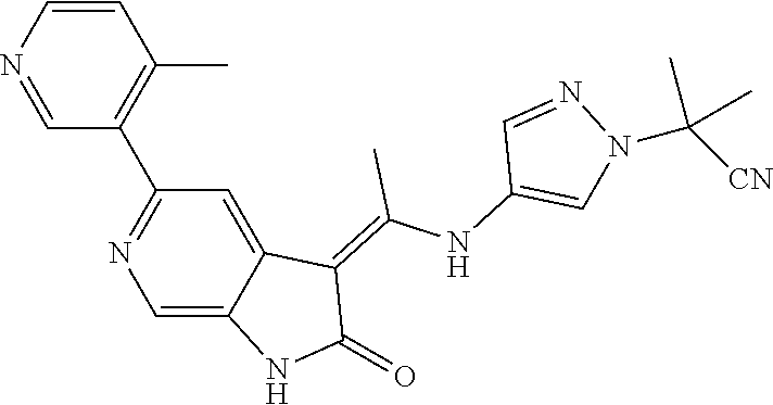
C1=CN=CC(C2=NC=C3C(=C2)C(=C(NC2=CN(C([CN])(C)C)N=C2)C)C(=O)N3)=C1C
